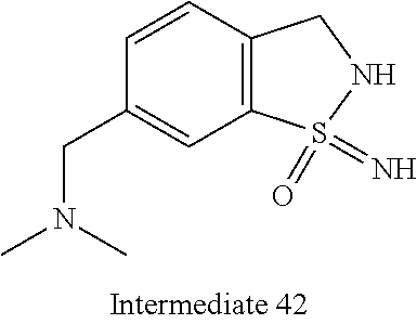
C12=C(C=CC(CN(C)C)=C1)CNS2(=O)=N
